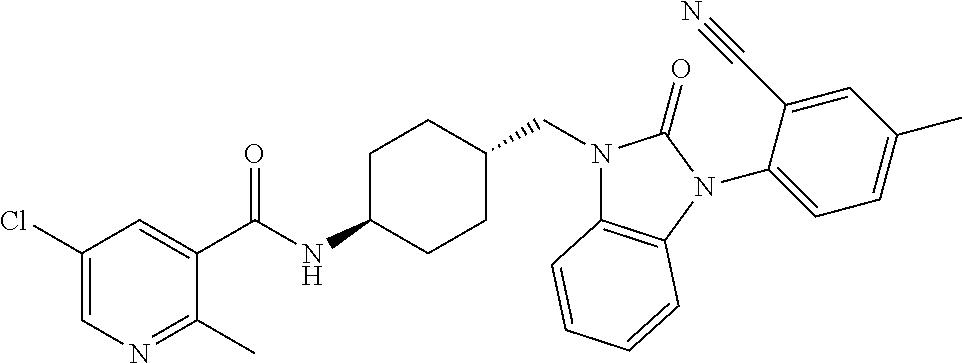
C1(Cl)=CN=C(C)C(C(NC2CCC(CN3C4=C(N(C5=CC=C(C)C=C5C#N)C3=O)C=CC=C4)CC2)=O)=C1
